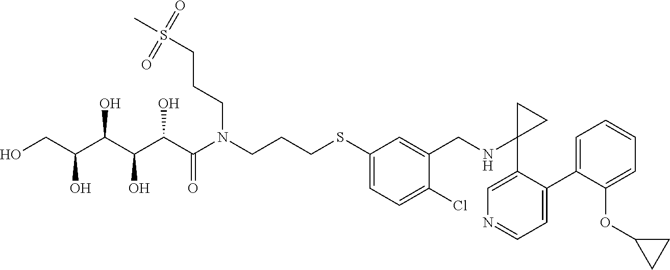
C1(SCCCN(C(C(C(C(C(CO)O)O)O)O)=O)CCCS(C)(=O)=O)=CC=C(Cl)C(CNC2(C3=CN=CC=C3C3=CC=CC=C3OC3CC3)CC2)=C1
